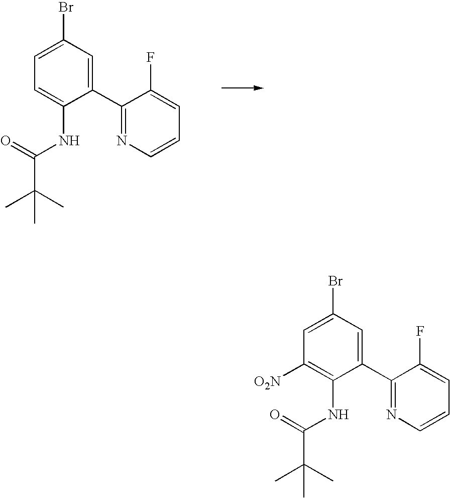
C1=C(Br)C=C(C2=NC=CC=C2F)C(NC(=O)C(C)(C)C)=C1.C1=C(Br)C=C(C2=NC=CC=C2F)C(NC(=O)C(C)(C)C)=C1[O2N]
